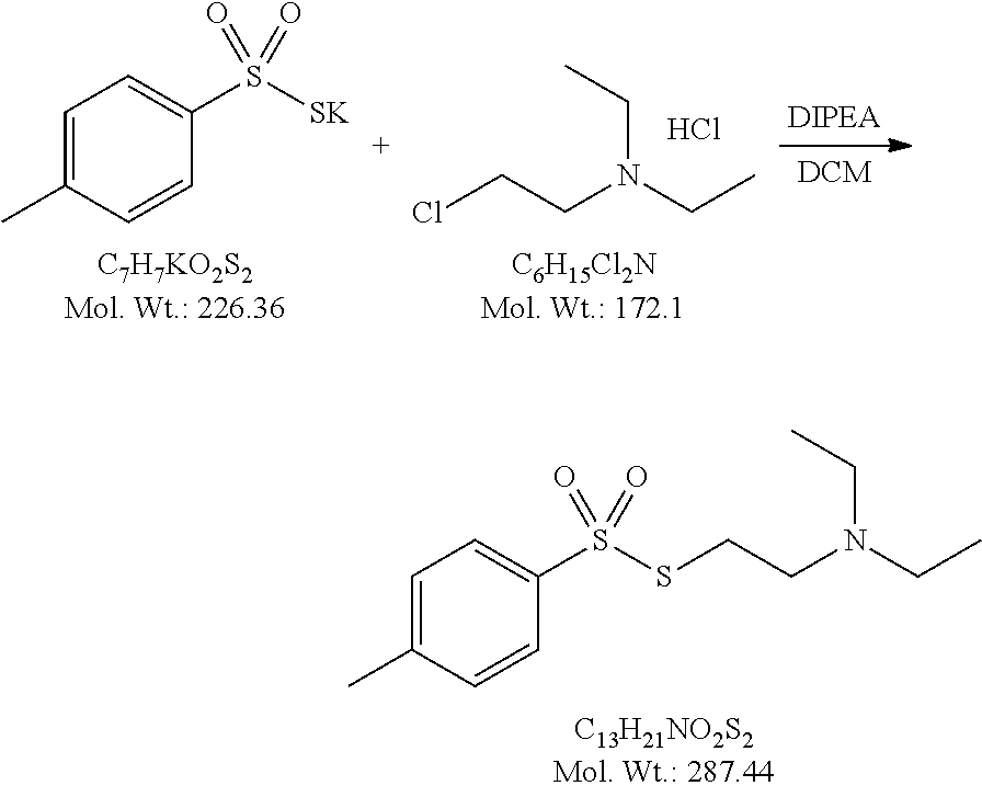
C1=C(C)C=CC(S([SK])(=O)=O)=C1.C(CN(CC)CC)Cl.Cl.C1=C(C)C=CC(S(SCCN(CC)CC)(=O)=O)=C1
